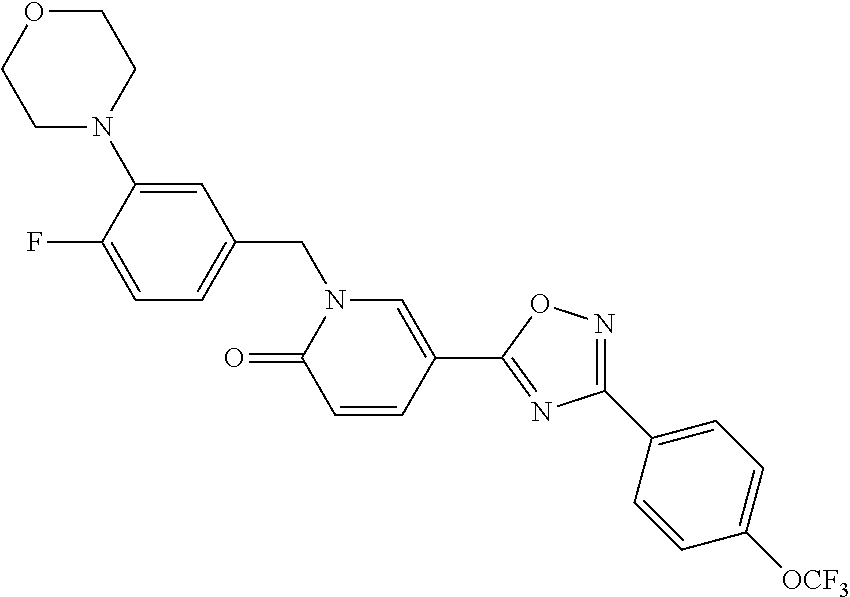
C1=C(F)C(N2CCOCC2)=CC(CN2C(=O)C=CC(C3=NC(C4=CC=C([OCF3])C=C4)=NO3)=C2)=C1
